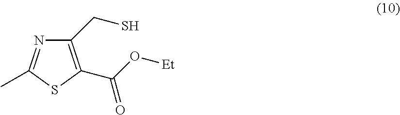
C1(CS)=C(C(O[Et])=O)SC(C)=N1
